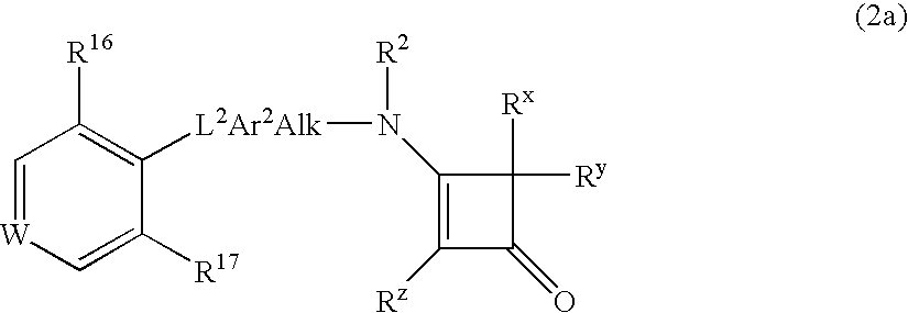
C1([Rz])=C(N([L2Ar2Alk]C2=C([R16])C=[W]C=C2[R17])[R2])C([Rx])([Ry])C1=O
